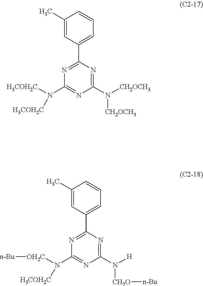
C1(N([CH2OCH3])[CH2OCH3])=NC(C2=CC=CC(C)=C2)=NC(N([H3COH2C])[H3COH2C])=N1.C1(N([H])[CH2O][n-Bu])=NC(C2=CC=CC(C)=C2)=NC(N([H3COH2C])[OH2C][n-Bu])=N1
